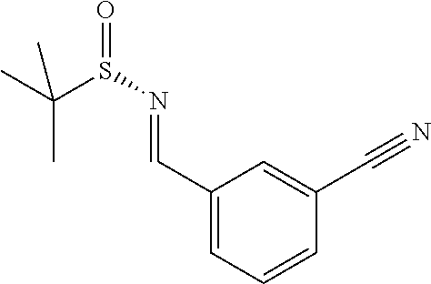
C1(C=NS(C(C)(C)C)=O)=CC=CC(C#N)=C1
